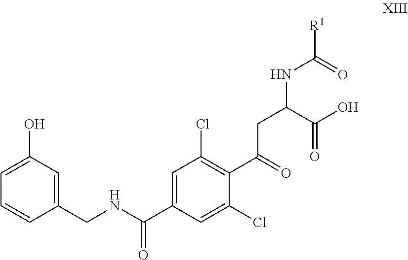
C1=CC(CNC(C2=CC(Cl)=C(C(CC(NC([R1])=O)C(O)=O)=O)C(Cl)=C2)=O)=CC(O)=C1
